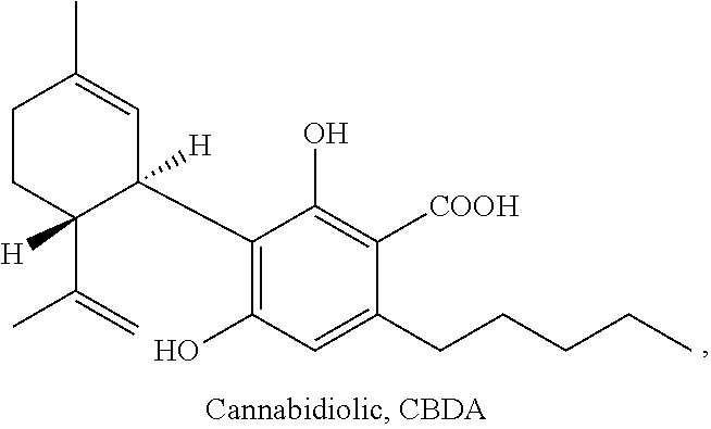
C1(C(C)=C)([H])C(C2=C(O)C=C(CCCCC)C([COOH])=C2O)([H])C=C(C)CC1
